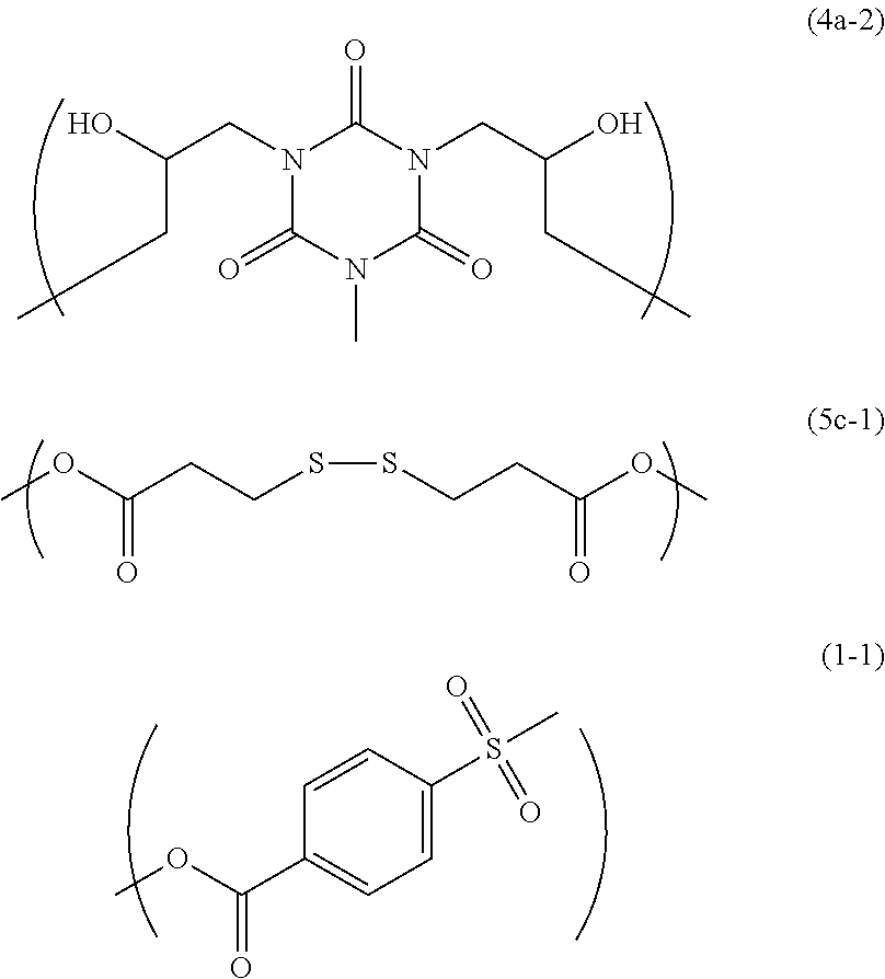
N1(CC(O)CC)C(=O)N(C)C(=O)N(CC(O)CC)C1=O.COC(CCSSCCC(OC)=O)=O.C1=CC(S(C)(=O)=O)=CC=C1C(OC)=O
